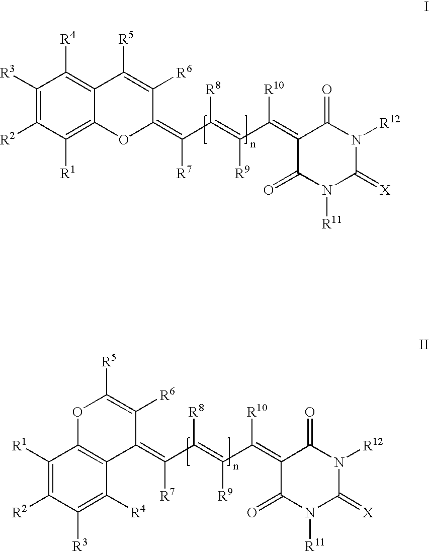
C1([R3])=C([R2])C([R1])=C2C(=C1[R4])C([R5])=C([R6])C(=C([R7])C([R8])=C([R9])C([R10])=C1C(=O)N([R11])C(=[X])N([R12])C1=O)O2.C12=C(C(=C([R7])C([R8])=C([R9])C([R10])=C3C(=O)N([R11])C(=[X])N([R12])C3=O)C([R6])=C([R5])O1)C([R4])=C([R3])C([R2])=C2[R1]
